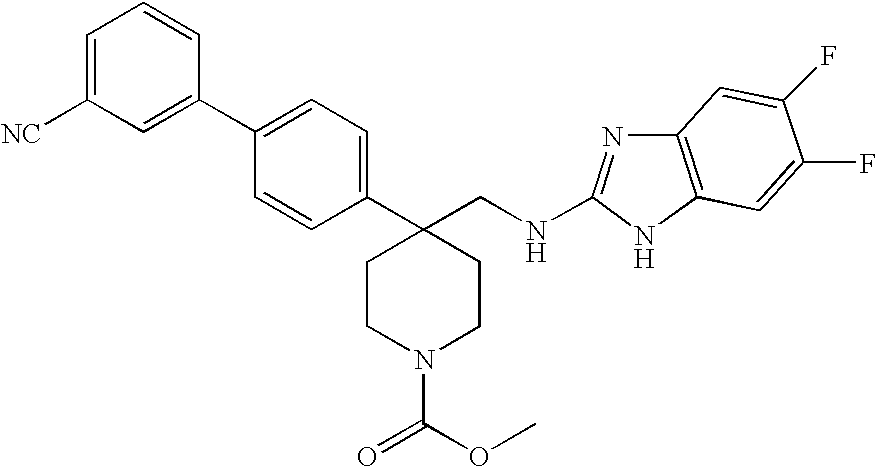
C1=C([NC])C=C(C2=CC=C(C3(CNC4=NC5=C(N4)C=C(F)C(F)=C5)CCN(C(OC)=O)CC3)C=C2)C=C1
